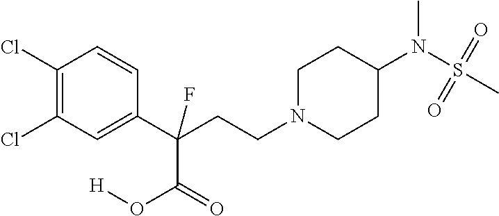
C1(Cl)=C(Cl)C=C(C(CCN2CCC(N(S(C)(=O)=O)C)CC2)(C(O[H])=O)F)C=C1
